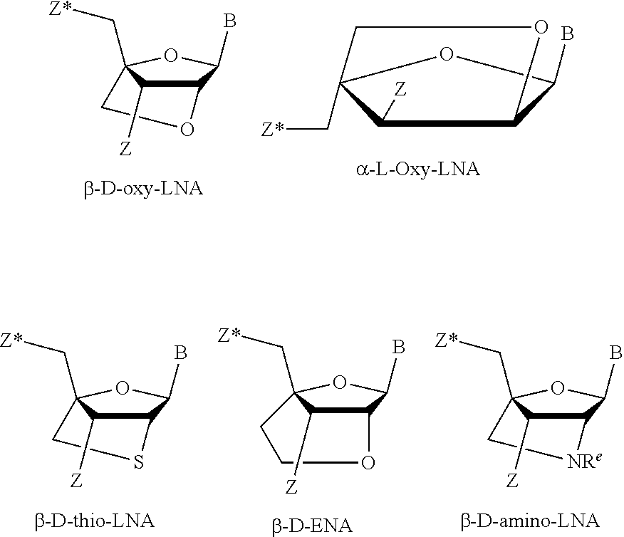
C12C([Z])C(C[Z*])(OC1B)CO2.C1([Z])C2(C[Z*])OC(B)C1OC2.C12C([Z])C(C[Z*])(OC1B)CS2.C12C([Z])C(C[Z*])(OC1B)CCO2.C12C([Z])C(C[Z*])(OC1B)C[NRe]2
